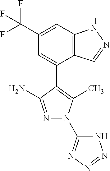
C12=C(C=C(C(F)(F)F)C=C1C1=C(C)N(C3=NN=NN3)N=C1N)NN=C2
